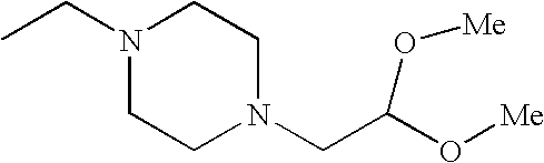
CCN1CCN(CC(O[Me])O[Me])CC1
